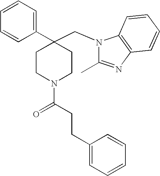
C1(CN2C(C)=NC3=C2C=CC=C3)(C2=CC=CC=C2)CCN(C(CCC2=CC=CC=C2)=O)CC1
